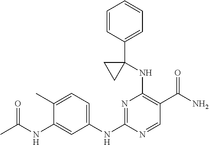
C1(NC2=NC(NC3(C4=CC=CC=C4)CC3)=C(C(=O)N)C=N2)=CC=C(C)C(NC(=O)C)=C1
